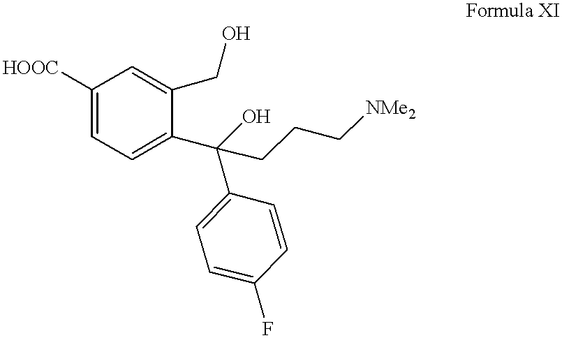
C1([HOOC])=CC=C(C(C2=CC=C(F)C=C2)(CCC[NMe2])O)C(CO)=C1
